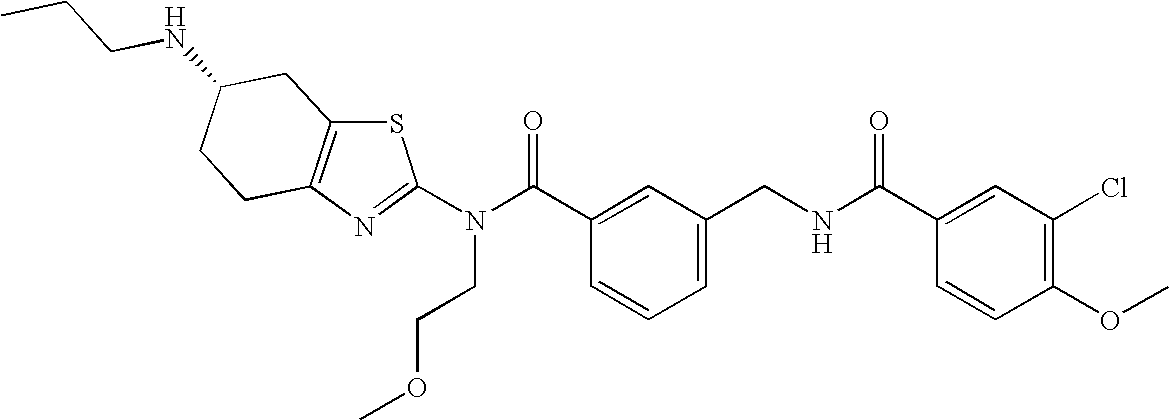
N(C(C1=CC(CNC(C2=CC(Cl)=C(OC)C=C2)=O)=CC=C1)=O)(C1=NC2=C(S1)CC(NCCC)CC2)CCOC
